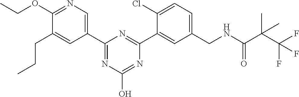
C1(C2=NC(O)=NC(C3=CC(CNC(=O)C(C(F)(F)F)(C)C)=CC=C3Cl)=N2)=CN=C(OCC)C(CCC)=C1
